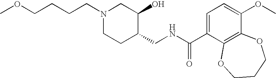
C(CCCN1CCC(CNC(C2=CC=C(OC)C3=C2OCCCO3)=O)C(O)C1)OC
